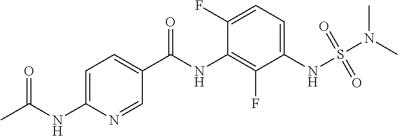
C1=C(NC(C)=O)N=CC(C(NC2=C(F)C(NS(N(C)C)(=O)=O)=CC=C2F)=O)=C1
